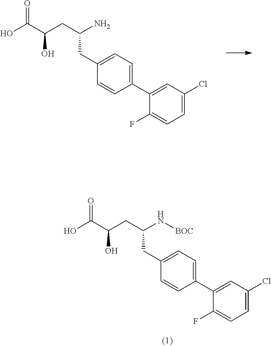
C(CC1=CC=C(C2=CC(Cl)=CC=C2F)C=C1)(N)CC(C(O)=O)O.C(CC1=CC=C(C2=CC(Cl)=CC=C2F)C=C1)(N[BOC])CC(C(O)=O)O
